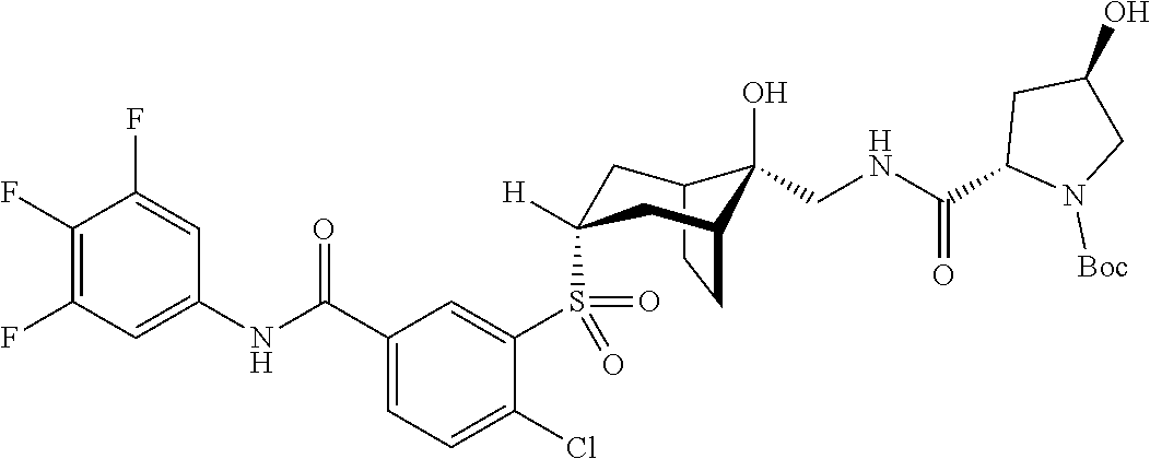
C12CCC(CC(S(C3=CC(C(NC4=CC(F)=C(F)C(F)=C4)=O)=CC=C3Cl)(=O)=O)([H])C1)C2(O)CNC(C1N([Boc])CC(O)C1)=O
